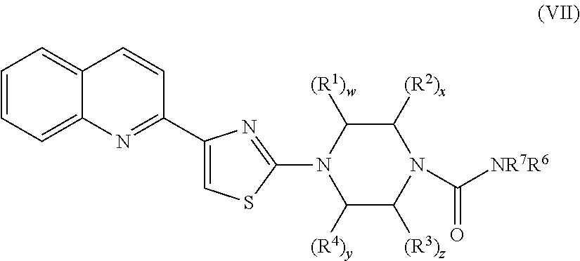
C1(C2=NC3=CC=CC=C3C=C2)=CSC(N2C([(R4)y])C([(R3)z])N(C([NR7R6])=O)C([(R2)x])C2[(R1)w])=N1
